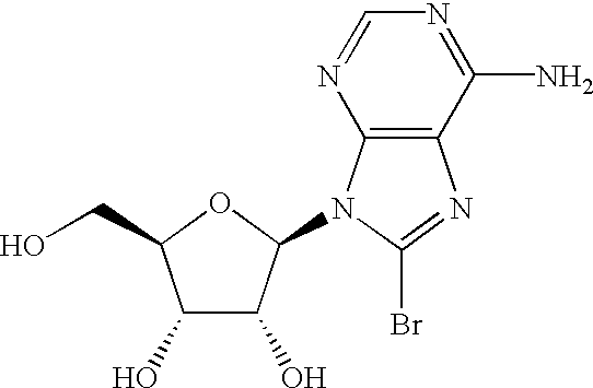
C1=NC2=C(C(N)=N1)N=C(Br)N2C1C(O)C(O)C(CO)O1
